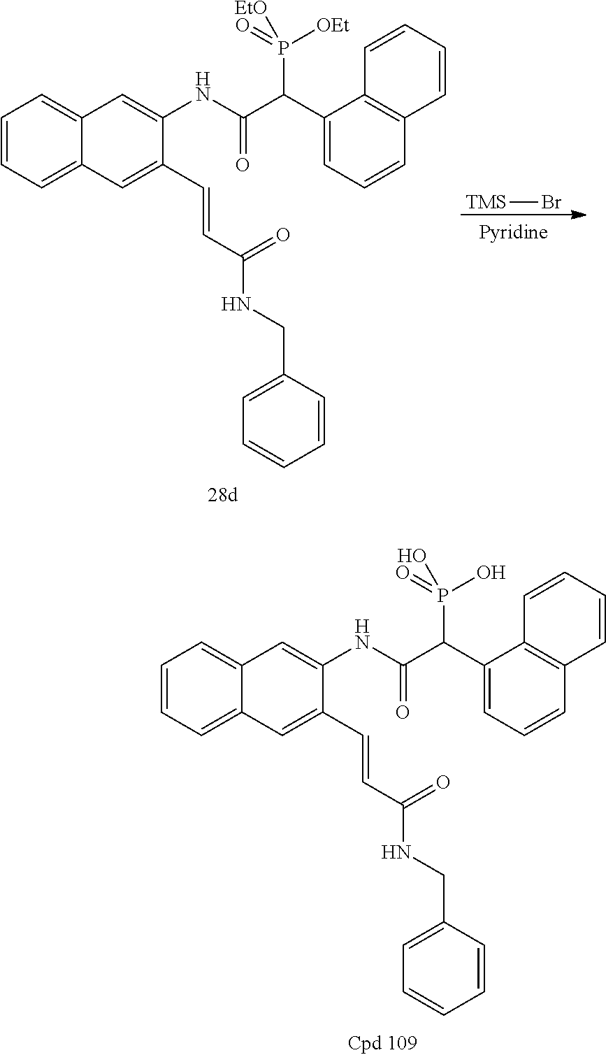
C1=CC=C2C(=C1)C=C(NC(C(C1=CC=CC3=C1C=CC=C3)P(=O)([OEt])[EtO])=O)C(C=CC(=O)NCC1=CC=CC=C1)=C2.[TMS]Br.C1=CC=C2C(=C1)C=C(NC(C(C1=CC=CC3=C1C=CC=C3)P(=O)(O)O)=O)C(C=CC(=O)NCC1=CC=CC=C1)=C2
